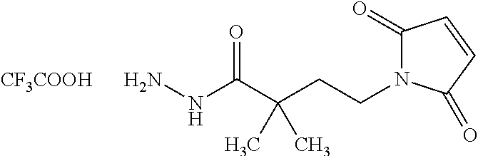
C1(=O)N(CCC(C(NN)=O)(C)C)C(=O)C=C1.[CF3COOH]
